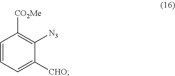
C1=CC=C([CHO])C([N3])=C1[CO2Me]
